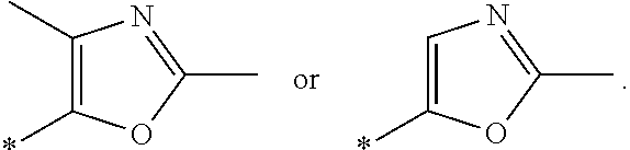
C1=C(*)OC(C)=N1.C1(C)=C(*)OC(C)=N1
